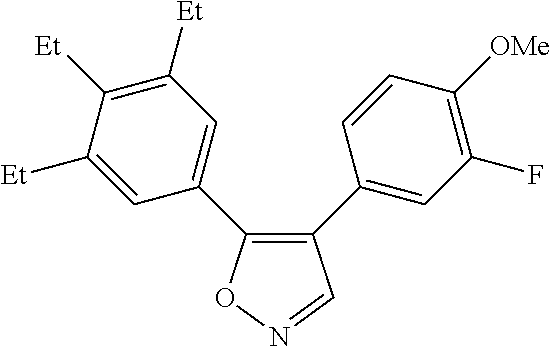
C1(C2=CC(F)=C([OMe])C=C2)=C(C2=CC([Et])=C([Et])C([Et])=C2)ON=C1
